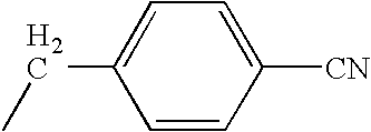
C1=CC([CN])=CC=C1CC
